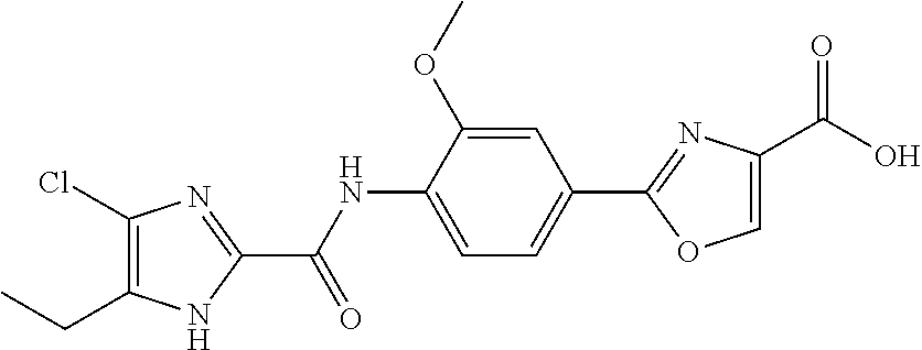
C1=C(OC)C(NC(C2=NC(Cl)=C(CC)N2)=O)=CC=C1C1=NC(C(=O)O)=CO1
